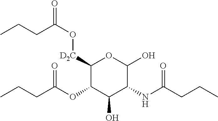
[D2C](C1C(OC(CCC)=O)C(O)C(NC(CCC)=O)C(O)O1)OC(CCC)=O
